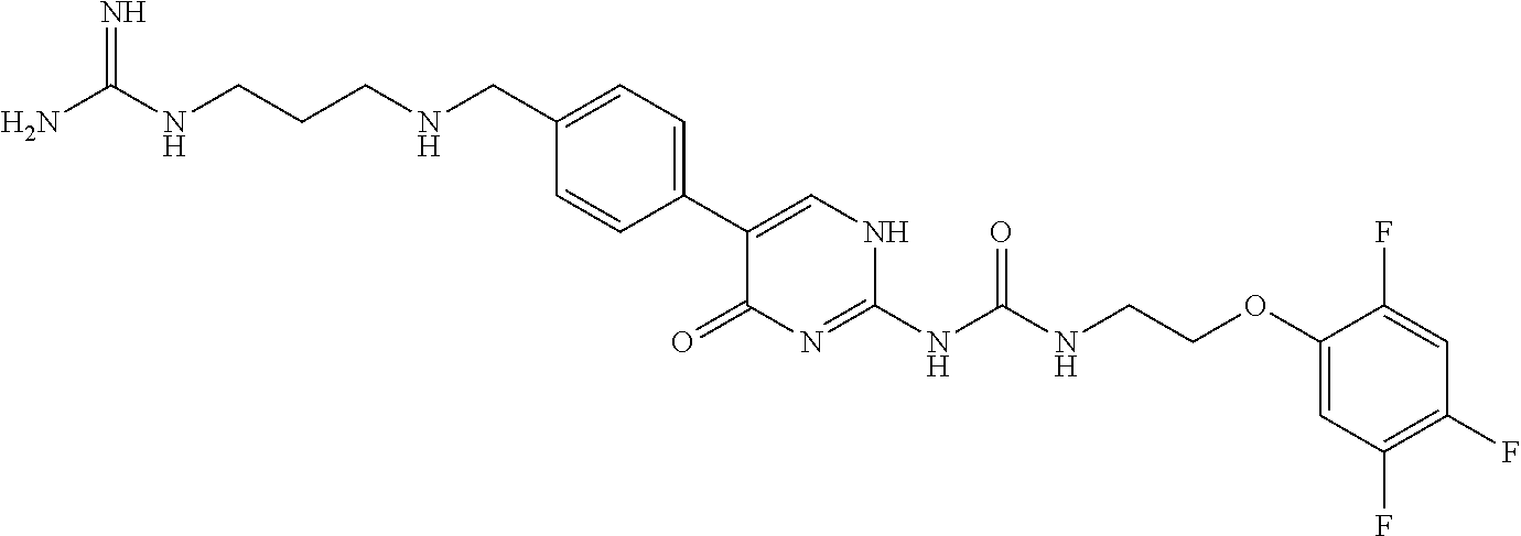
C1(C2=CNC(NC(NCCOC3=CC(F)=C(F)C=C3F)=O)=NC2=O)=CC=C(CNCCCNC(N)=N)C=C1
